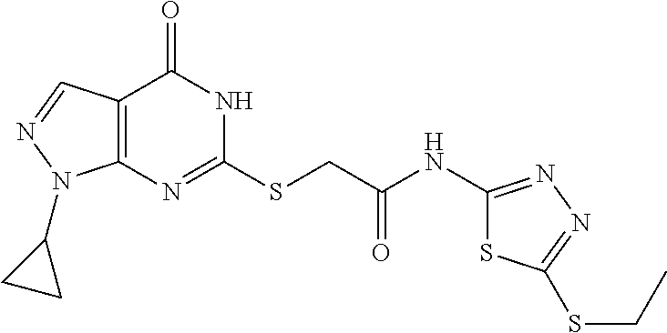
C12=C(N=C(SCC(NC3=NN=C(SCC)S3)=O)NC1=O)N(C1CC1)N=C2
